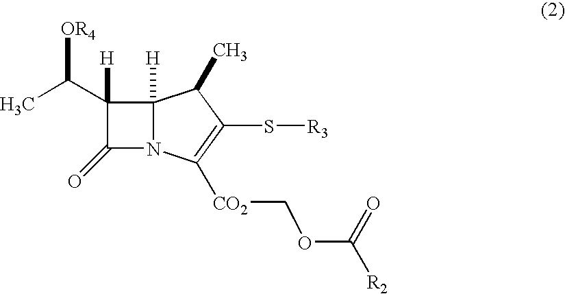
C1(=O)N2C([H])(C1(C(C)[OR4])[H])C(C)C(S[R3])=C2[CO2]COC([R2])=O
